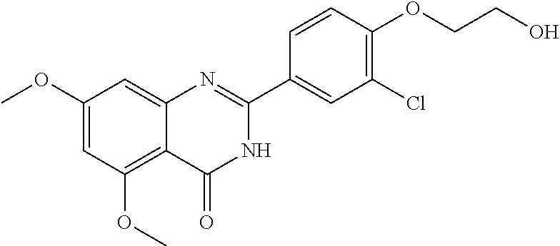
C1(OC)=CC(OC)=C2C(=C1)N=C(C1=CC(Cl)=C(OCCO)C=C1)NC2=O
